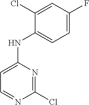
N1=C(Cl)N=CC=C1NC1=CC=C(F)C=C1Cl
